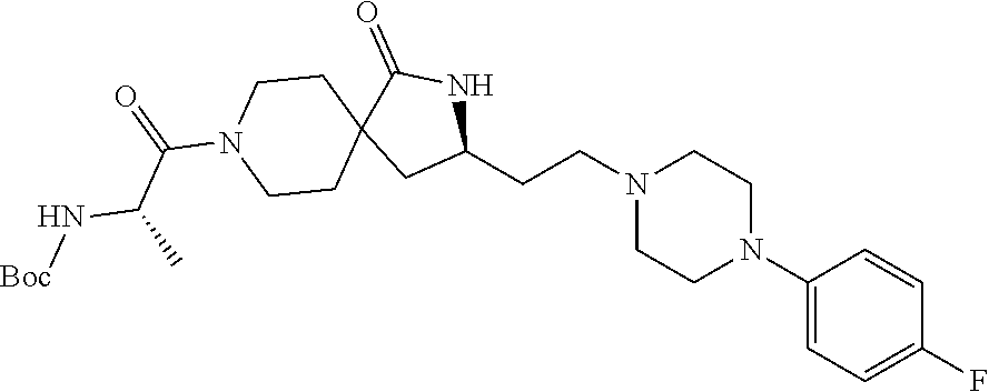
C1(N2CCN(CCC3NC(=O)C4(C3)CCN(C(C(N[Boc])C)=O)CC4)CC2)=CC=C(F)C=C1
